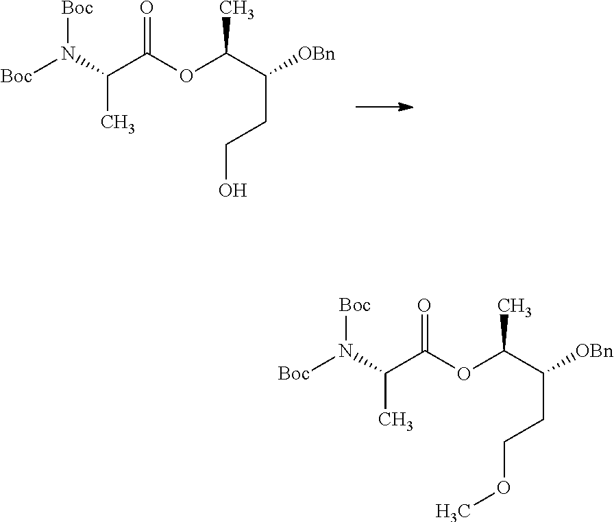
[OBn]C(C(OC(C(N([Boc])[Boc])C)=O)C)CCO.[OBn]C(C(OC(C(N([Boc])[Boc])C)=O)C)CCOC
